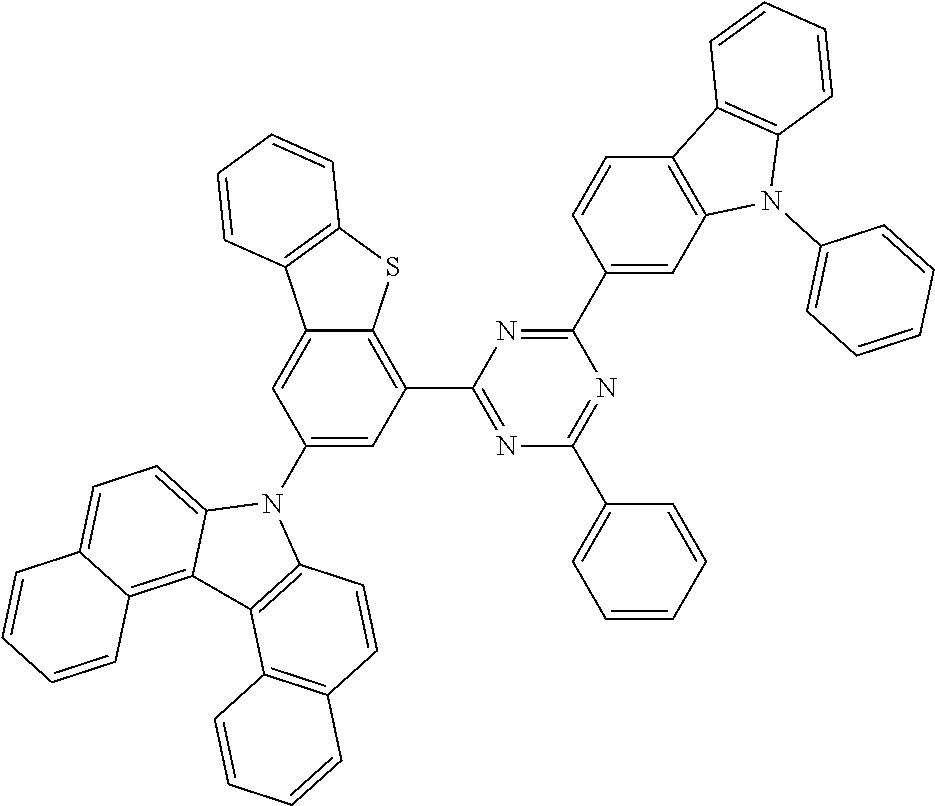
C1(C2=CC3=C(C=C2)C2=C(N3C3=CC=CC=C3)C=CC=C2)=NC(C2=C3C(=CC(N4C5=CC=C6C(=C5C5=C4C=CC4=C5C=CC=C4)C=CC=C6)=C2)C2=C(S3)C=CC=C2)=NC(C2=CC=CC=C2)=N1
